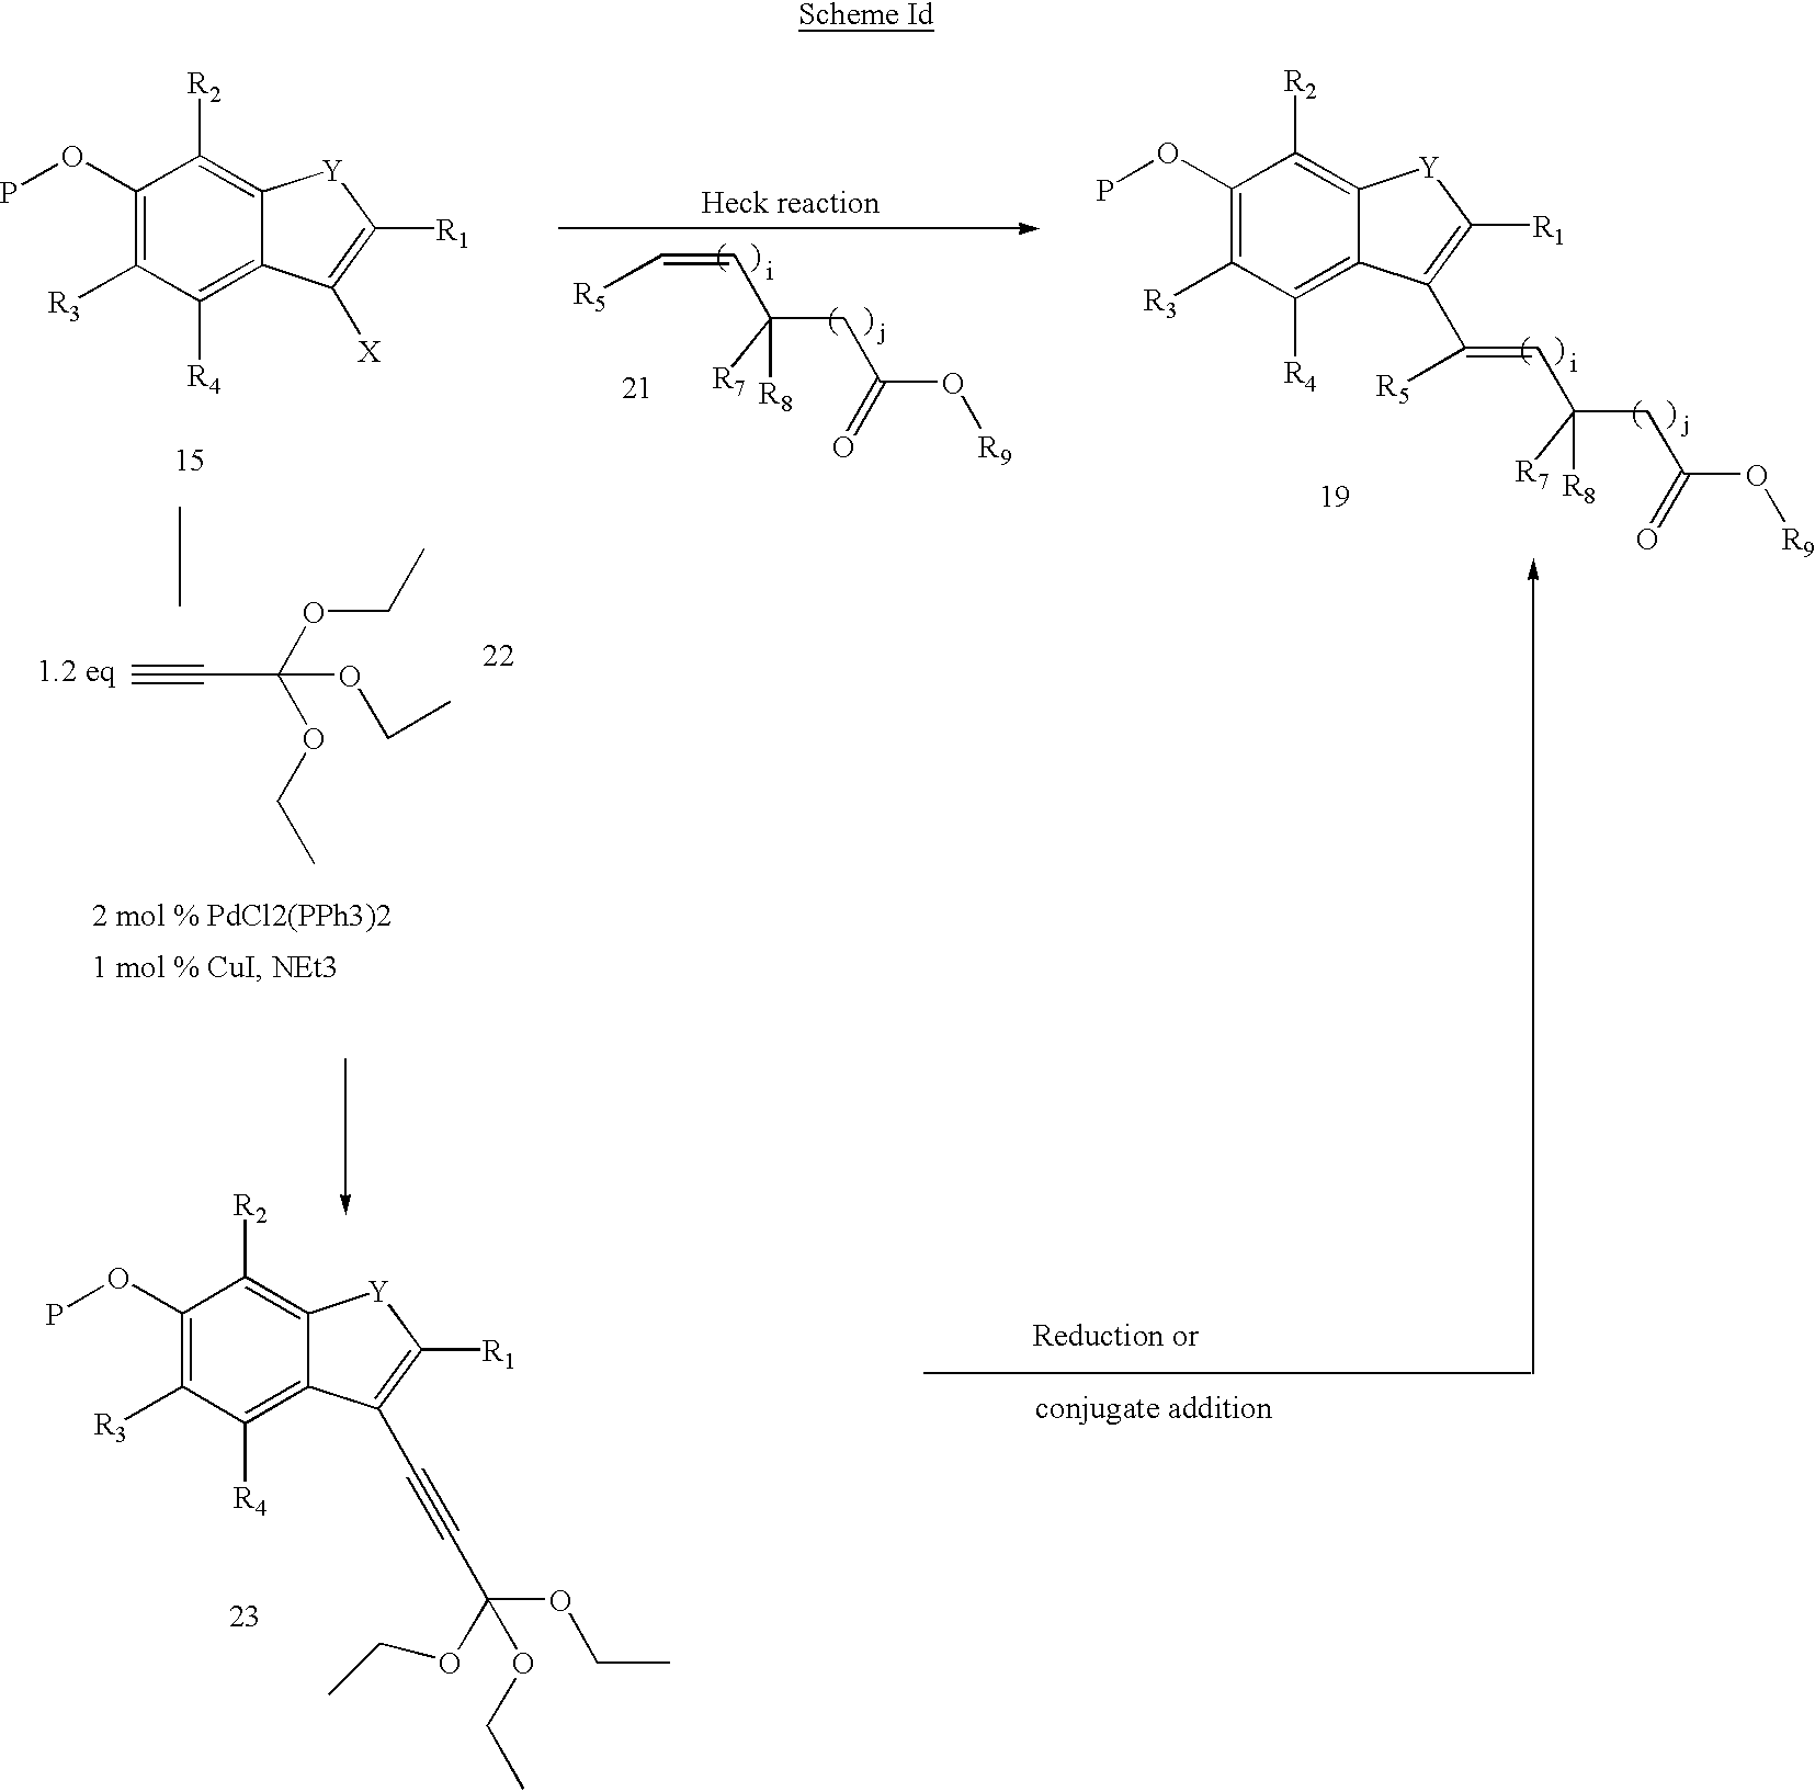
C#CC(OCC)(OCC)OCC.C1(OP)=C([R3])C([R4])=C2C(=C1[R2])[Y]C([R1])=C2C#CC(OCC)(OCC)OCC.C1(OP)=C([R3])C([R4])=C2C(=C1[R2])[Y]C([R1])=C2[X].C(=CC([R7])([R8])CC(O[R9])=O)[R5].C1(OP)=C([R3])C([R4])=C2C(=C1[R2])[Y]C([R1])=C2C(=CC([R7])([R8])CC(O[R9])=O)[R5]
